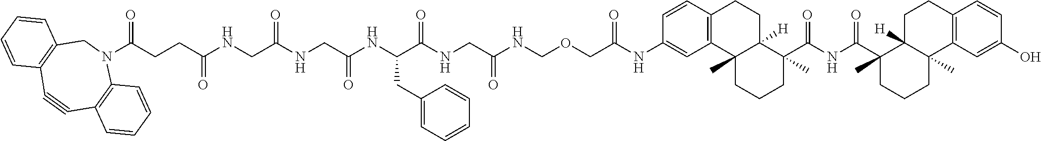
N(COCC(NC1=CC2=C(C=C1)CCC1([H])C2(C)CCCC1(C(=O)NC(=O)C1(C)CCCC2(C)C1([H])CCC1=C2C=C(O)C=C1)C)=O)C(CNC(C(NC(CNC(CNC(CCC(N1CC2=C(C#CC3=C1C=CC=C3)C=CC=C2)=O)=O)=O)=O)CC1=CC=CC=C1)=O)=O
